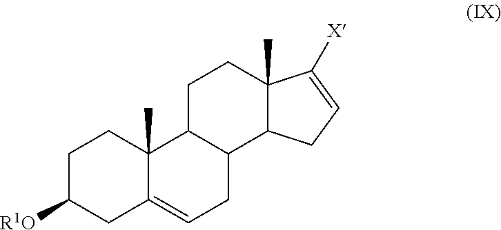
C1C([R1O])CC2=CCC3C(C2(C)C1)CCC1(C)C3CC=C1[X]
